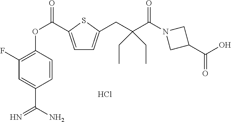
C1(F)=C(OC(=O)C2=CC=C(CC(C(=O)N3CC(C(O)=O)C3)(CC)CC)S2)C=CC(C(N)=N)=C1.Cl
